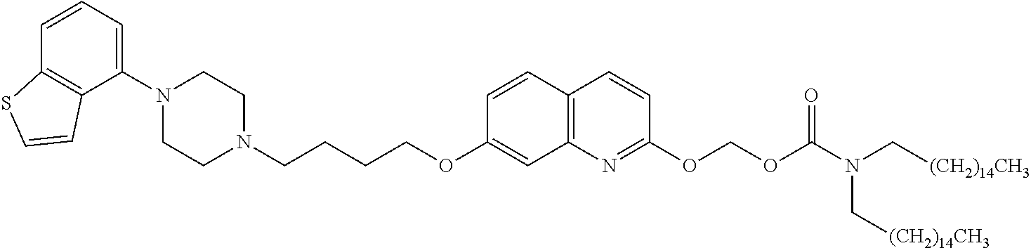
C1(N2CCN(CCCCOC3=CC4=C(C=C3)C=CC(OCOC(=O)N(C[(CH2)14CH3])C[(CH2)14CH3])=N4)CC2)=CC=CC2=C1C=CS2
